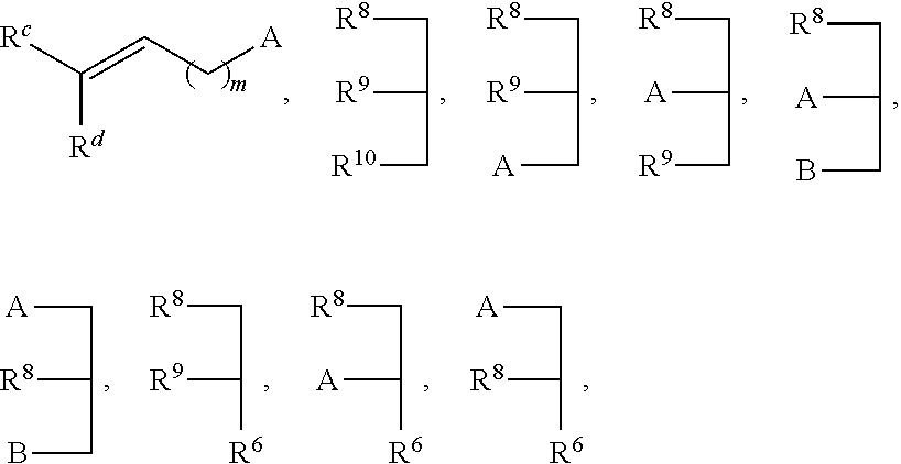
[Rc]C(=CC[A])[Rd].[R8]CC([R9])C[R10].[R8]CC([R9])C[A].[R8]CC([A])C[R9].[R8]CC([A])CB.[A]CC([R8])CB.[R8]CC([R9])[R6].[R8]CC([A])[R6].[A]CC([R8])[R6]
